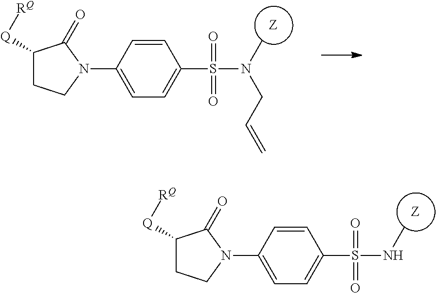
C1(N2C(=O)C([Q][RQ])CC2)=CC=C(S(=O)(=O)NC)C=C1.C1(N2C(=O)C([Q][RQ])CC2)=CC=C(S(=O)(=O)N(C)CC=C)C=C1
